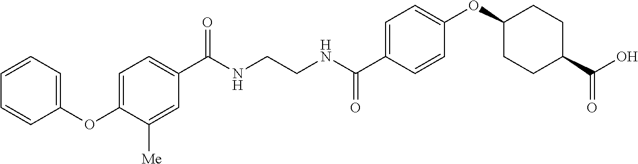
C(NCCNC(C1=CC=C(OC2CCC(C(O)=O)CC2)C=C1)=O)(=O)C1=CC=C(OC2=CC=CC=C2)C([Me])=C1
